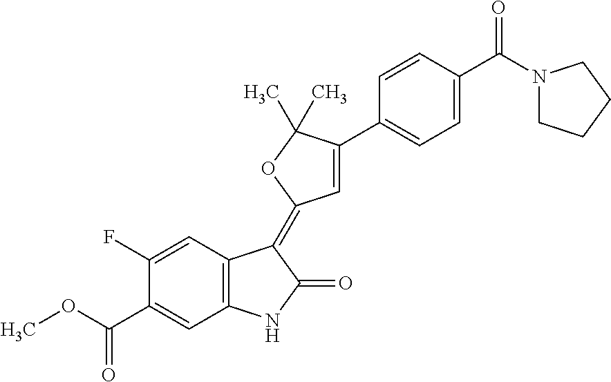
C1=C(F)C(C(OC)=O)=CC2=C1C(=C1C=C(C3=CC=C(C(N4CCCC4)=O)C=C3)C(C)(C)O1)C(=O)N2
